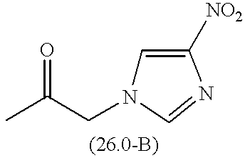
C1=C([NO2])N=CN1CC(C)=O
